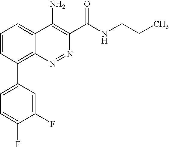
C1=CC(C2=CC=C(F)C(F)=C2)=C2C(=C1)C(N)=C(C(NCCC)=O)N=N2
